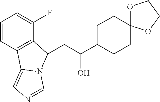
C1=CC2=C(C(F)=C1)C(CC(O)C1CCC3(CC1)OCCO3)N1C2=CN=C1
